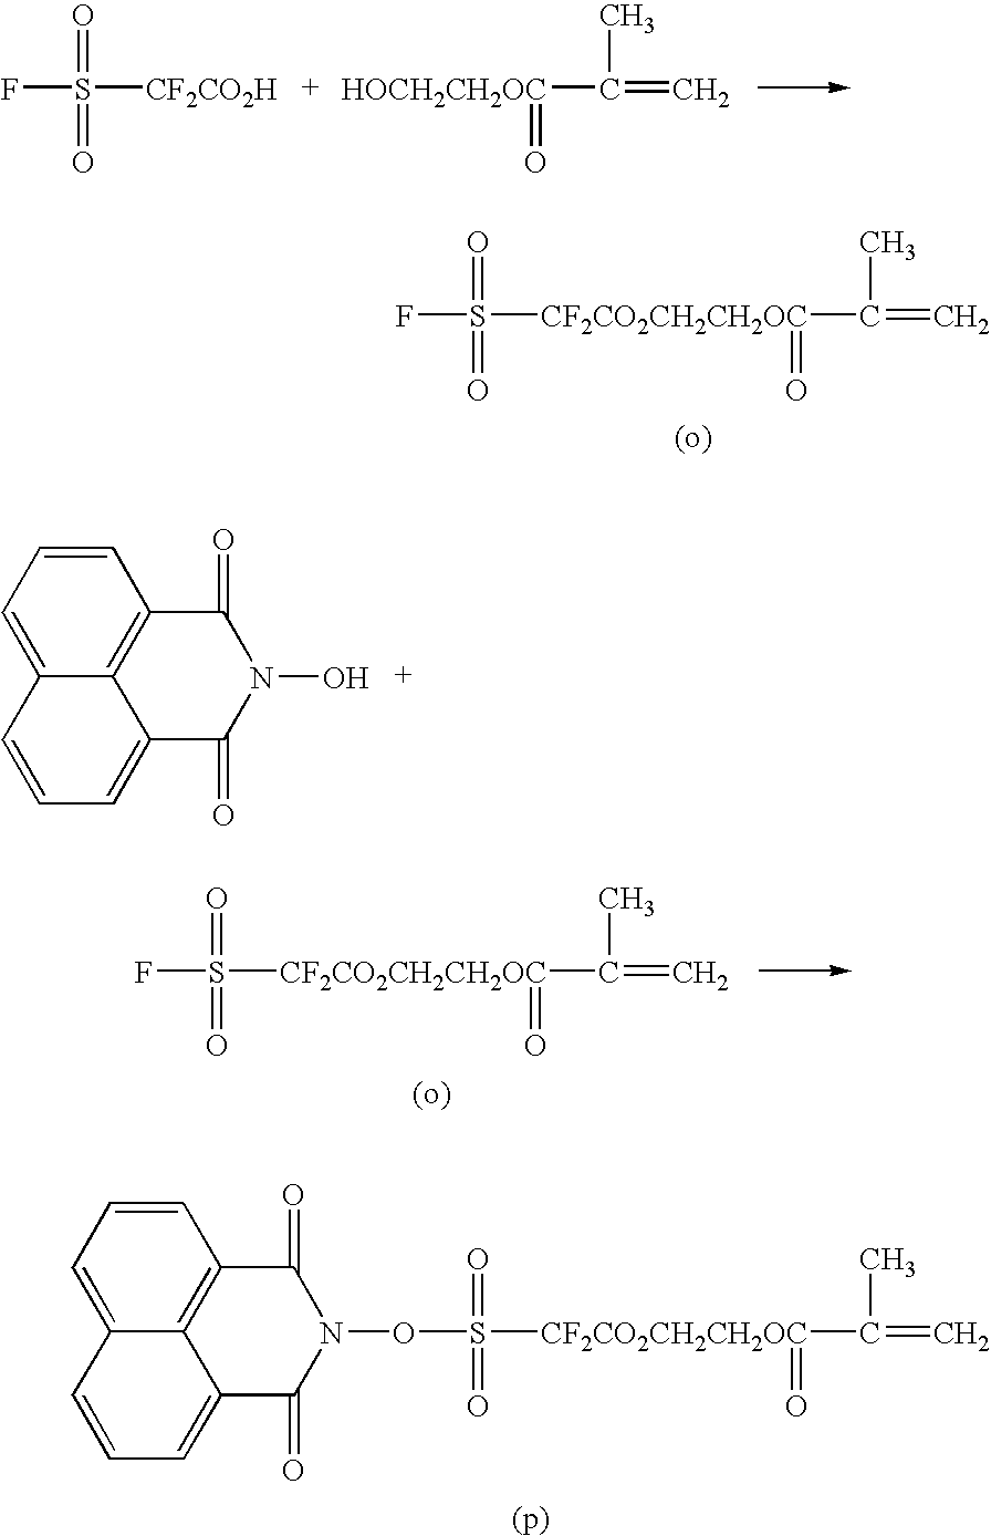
FS(=O)(=O)[CF2CO2H].[HOCH2CH2OC](C(C)=C)=O.[CF2CO2CH2CH2OC](C(C)=C)(=O)S(=O)(=O)F.C1=CC=C2C3=C1C(=O)N(O)C(=O)C3=CC=C2.[CF2CO2CH2CH2OC](C(C)=C)(=O)S(=O)(=O)F.[CF2CO2CH2CH2OC](C(C)=C)(=O)S(=O)(=O)ON1C(=O)C2=CC=CC3=CC=CC(=C32)C1=O
